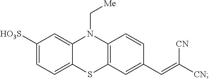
C1([HO3S])=CC=C2C(=C1)N(C[Me])C1=C(S2)C=C(C=C([CN])[CN])C=C1
